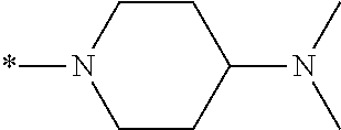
C1CN(*)CCC1N(C)C
